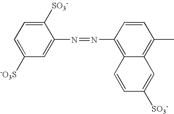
C1=C([SO3-])C(N=NC2=C3C(=C(C)C=C2)C=C([SO3-])C=C3)=CC([-O3S])=C1
